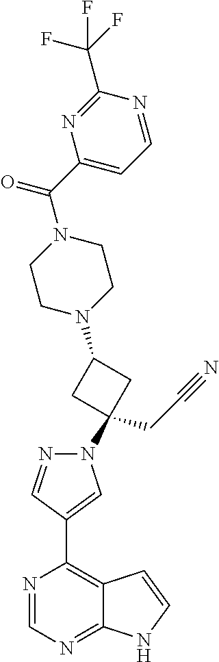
N1=CN=C2C(=C1C1=CN(C3(CC#N)CC(N4CCN(C(C5=CC=NC(C(F)(F)F)=N5)=O)CC4)C3)N=C1)C=CN2
